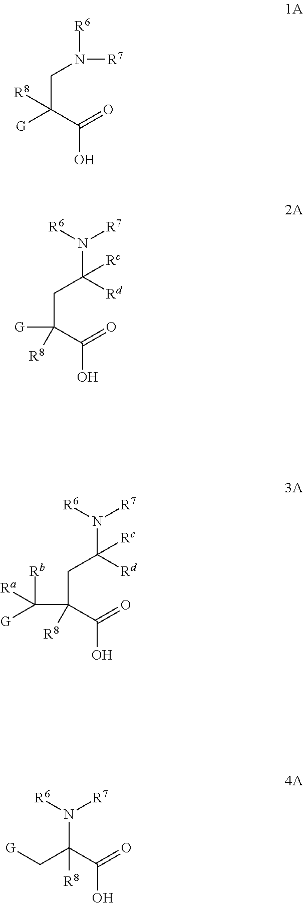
C(C(C(=O)O)([R8])[G])N([R7])[R6].C(C(C(=O)O)([R8])[G])C([Rc])(N([R6])[R7])[Rd].C(C(C(=O)O)([R8])C([G])([Rb])[Ra])C([Rc])(N([R6])[R7])[Rd].[G]CC(C(=O)O)([R8])N([R6])[R7]
